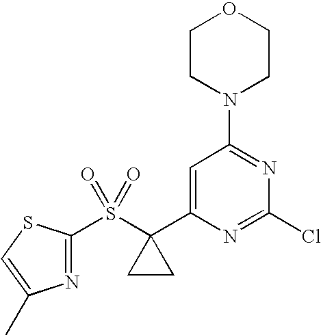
C1CN(C2=NC(Cl)=NC(C3(S(C4=NC(C)=CS4)(=O)=O)CC3)=C2)CCO1
